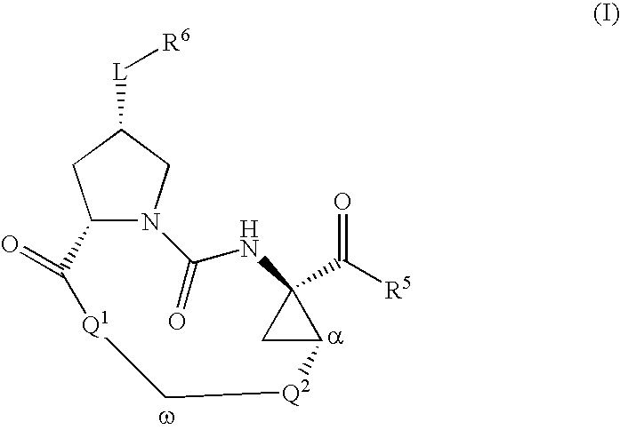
C12N(CC([L][R6])C1)C(=O)NC1(C([R5])=O)CC1[Q2]C[Q1]C2=O
